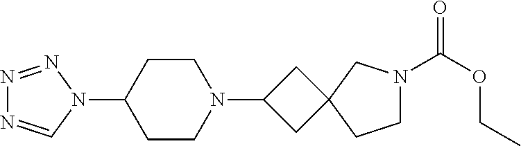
N1=NN(C2CCN(C3CC4(C3)CCN(C(OCC)=O)C4)CC2)C=N1
